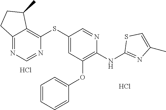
Cl.C1(SC2=C3C(=NC=N2)CCC3C)=CC(OC2=CC=CC=C2)=C(NC2=NC(C)=CS2)N=C1.Cl
